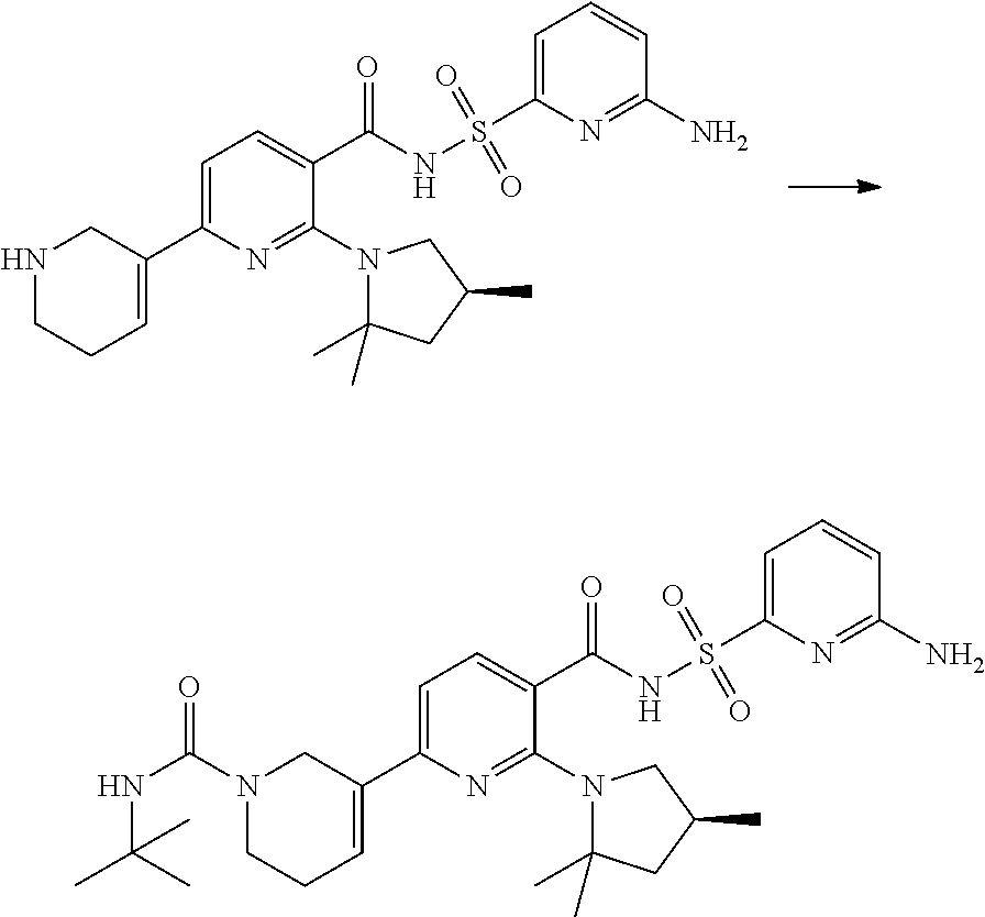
C1(N2C(C)(C)CC(C)C2)=NC(C2=CCCNC2)=CC=C1C(NS(C1=CC=CC(N)=N1)(=O)=O)=O.C1(N2C(C)(C)CC(C)C2)=NC(C2=CCCN(C(NC(C)(C)C)=O)C2)=CC=C1C(NS(C1=CC=CC(N)=N1)(=O)=O)=O
